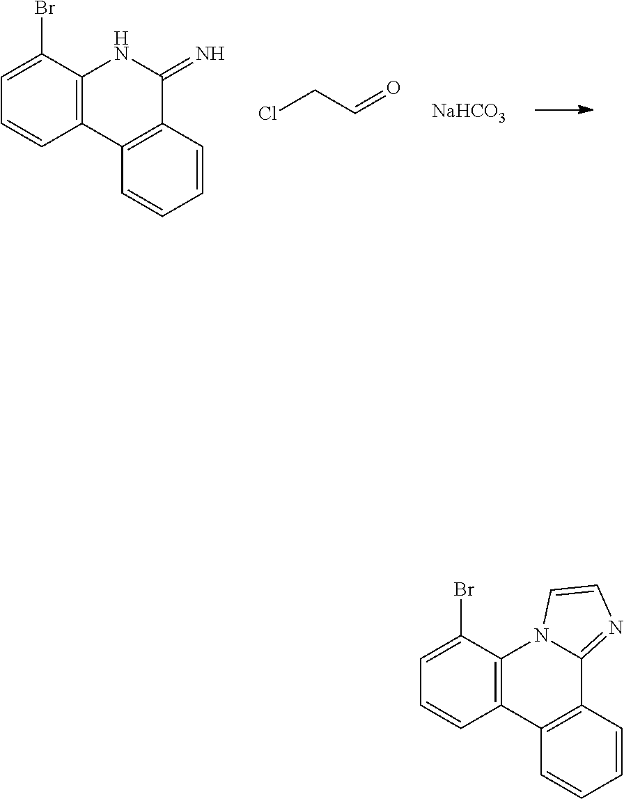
C1=C(Br)C2=C(C=C1)C1=C(C(=N)N2)C=CC=C1.ClCC=O.[NaHCO3].C1=C(Br)C2=C(C=C1)C1=C(C3=NC=CN23)C=CC=C1
